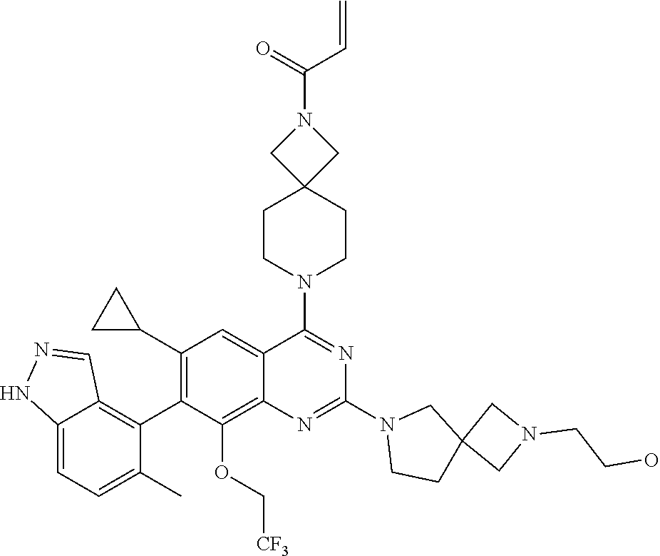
C12=CC=C(C)C(C3=C(C4CC4)C=C4C(=C3OC[CF3])N=C(N3CCC5(C3)CN(CCO)C5)N=C4N3CCC4(CC3)CN(C(=O)C=C)C4)=C1C=NN2
